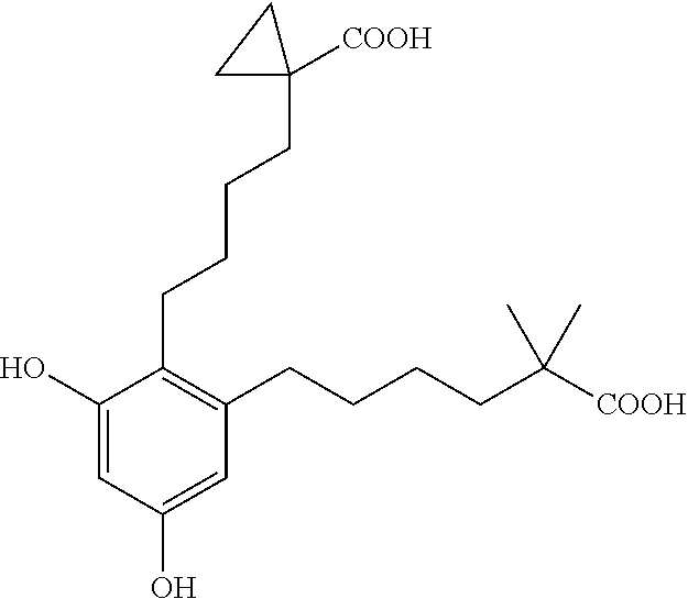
C1=C(O)C(CCCCC2([COOH])CC2)=C(CCCCC(C)(C)[COOH])C=C1O
